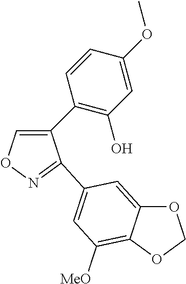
C1(C2=C(O)C=C(OC)C=C2)=CON=C1C1=CC([MeO])=C2C(=C1)OCO2
